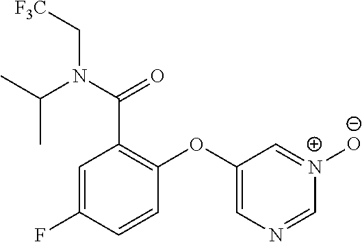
C1=C(F)C=CC(OC2=CN=C[N+]([O-])=C2)=C1C(N(C(C)C)C[F3C])=O
